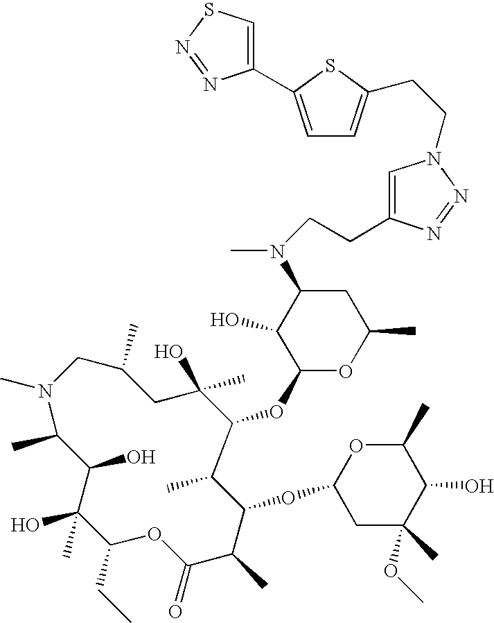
N1(C)CC(C)CC(O)(C)C(OC2OC(C)CC(N(C)CCC3=CN(CCC4=CC=C(C5=CSN=N5)S4)N=N3)C2O)C(C)C(OC2CC(C)(OC)C(O)C(C)O2)C(C)C(=O)OC(CC)C(O)(C)C(O)C1C
